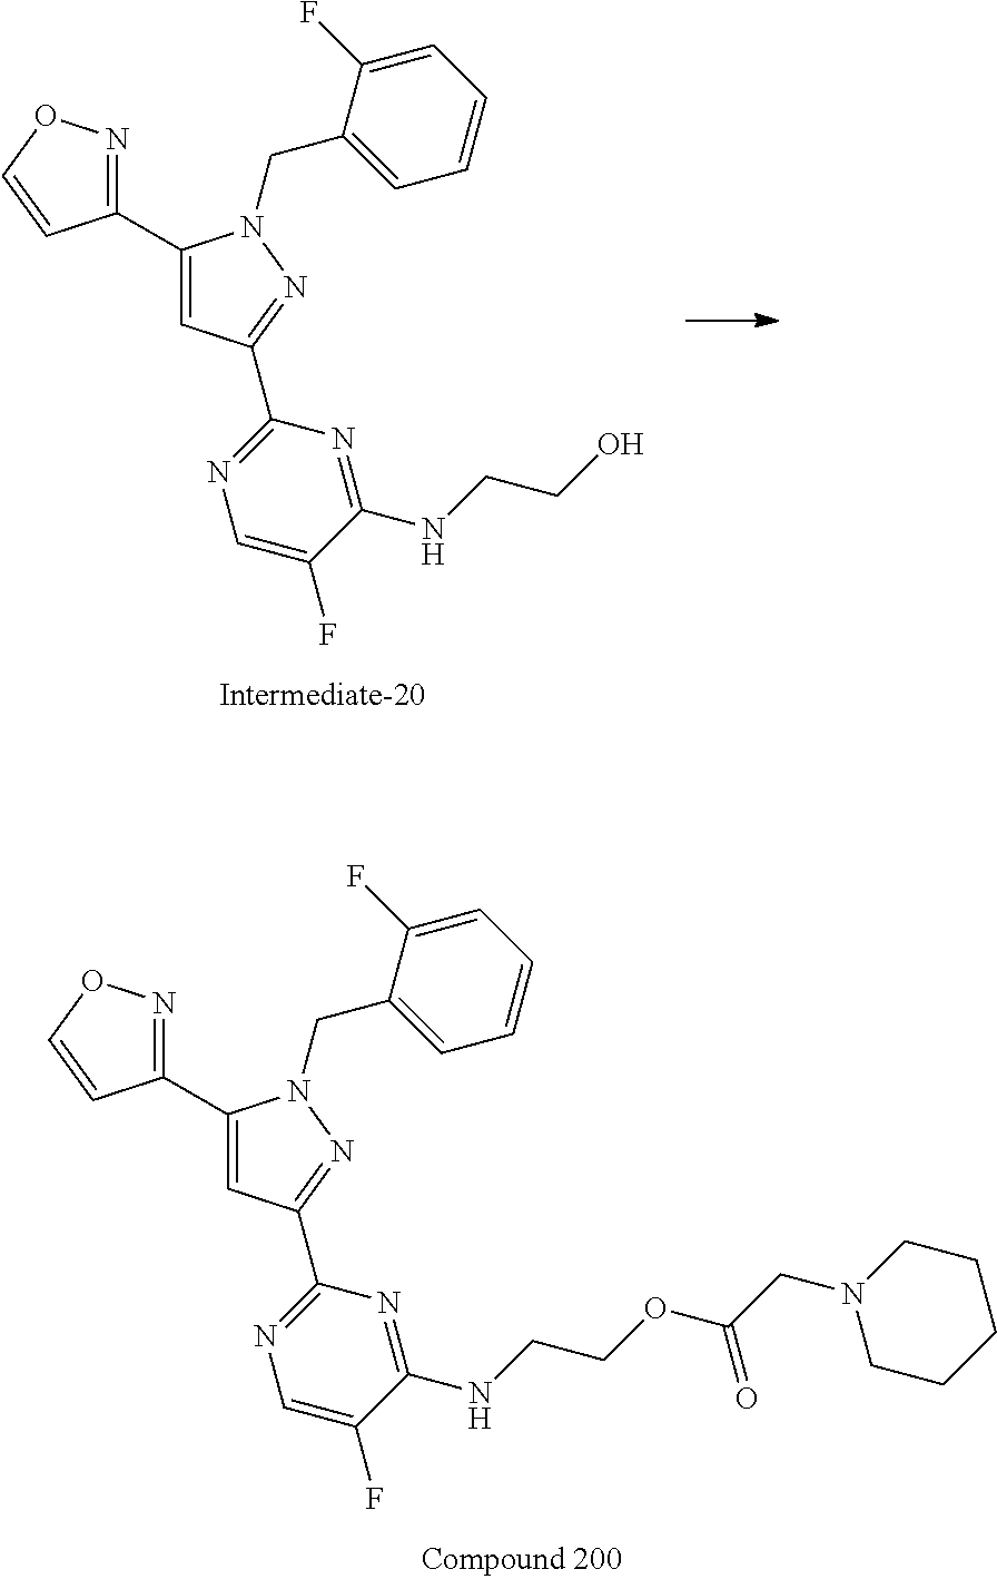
C1(C2=CC(C3=NC=C(F)C(NCCO)=N3)=NN2CC2=CC=CC=C2F)=NOC=C1.C1(C2=CC(C3=NC=C(F)C(NCCOC(CN4CCCCC4)=O)=N3)=NN2CC2=CC=CC=C2F)=NOC=C1
